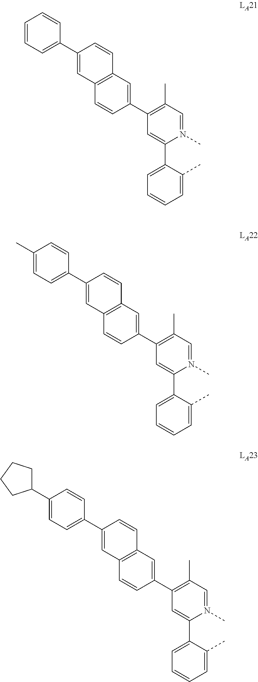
C1=C(C)C(C2=CC(C3=CC4=C(C=C3)C=C(C3=CC=CC=C3)C=C4)=C(C)C=N2C)=CC=C1.C1=C(C)C(C2=CC(C3=CC4=C(C=C3)C=C(C3=CC=C(C)C=C3)C=C4)=C(C)C=N2C)=CC=C1.C1=C(C)C(C2=CC(C3=CC4=C(C=C3)C=C(C3=CC=C(C5CCCC5)C=C3)C=C4)=C(C)C=N2C)=CC=C1
